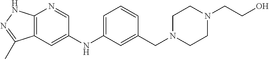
N(C1=CC2=C(N=C1)NN=C2C)C1=CC=CC(CN2CCN(CCO)CC2)=C1
